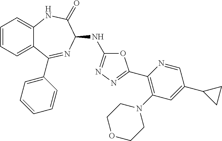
C1=CC=C2C(=C1)NC(=O)C(NC1=NN=C(C3=C(N4CCOCC4)C=C(C4CC4)C=N3)O1)N=C2C1=CC=CC=C1
